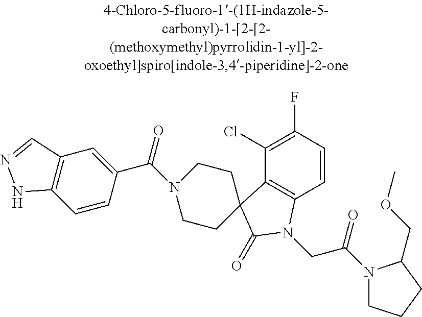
C1(Cl)=C(F)C=CC2=C1C1(C(=O)N2CC(N2CCCC2COC)=O)CCN(C(=O)C2=CC3=C(C=C2)NN=C3)CC1
